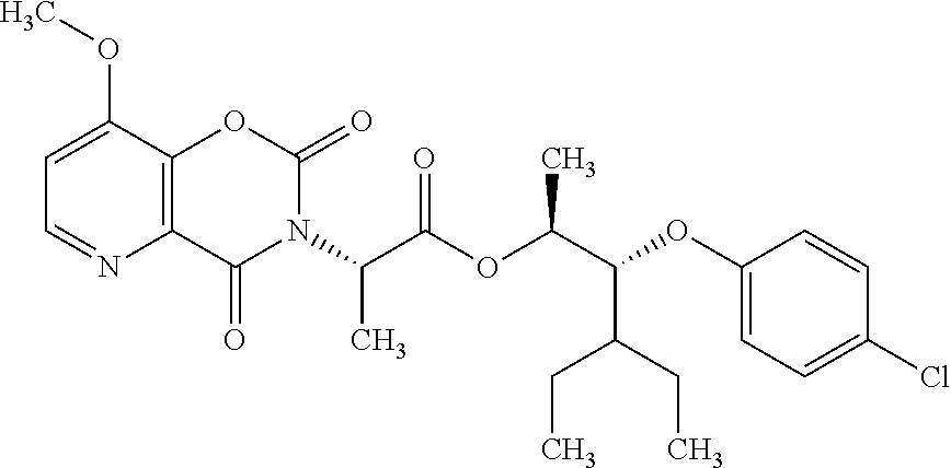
C12=C(C(OC)=CC=N1)OC(=O)N(C(C(OC(C(OC1=CC=C(Cl)C=C1)C(CC)CC)C)=O)C)C2=O
